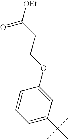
C1=C(C(C)(C)C)C=C(OCCC([OEt])=O)C=C1
